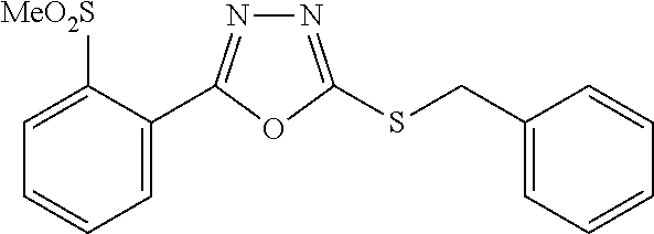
C1=C(C2=NN=C(SCC3=CC=CC=C3)O2)C([MeO2S])=CC=C1
